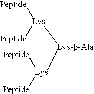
[Lys-b-Ala]([Lys]([Peptide])[Peptide])[Lys]([Peptide])[Peptide]
